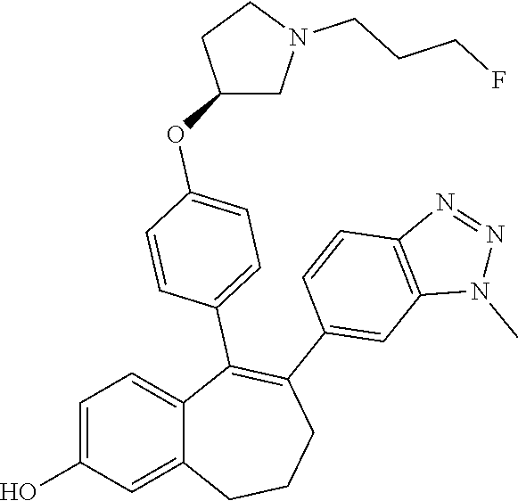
C1=C(O)C=C2C(=C1)C(C1=CC=C(OC3CN(CCCF)CC3)C=C1)=C(C1=CC3=C(C=C1)N=NN3C)CCC2
